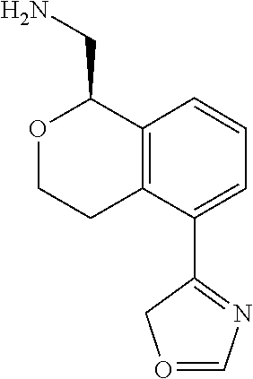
C1=CC=C(C2=NC=OC2)C2=C1C(CN)OCC2
